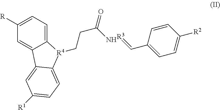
[R3]=CC1=CC=C([R2])C=C1.C(CC(N)=O)[R4]1C2=CC=C([R])C=C2C2=CC([R1])=CC=C21
